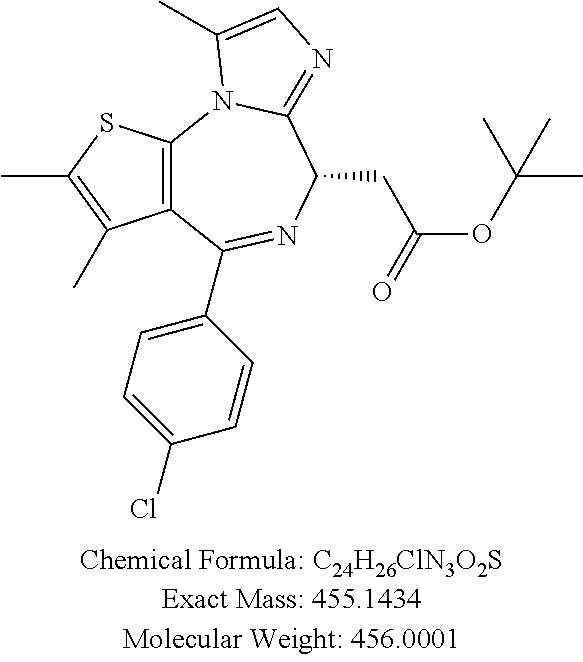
C12=C(SC(C)=C1C)N1C(=NC=C1C)C(CC(OC(C)(C)C)=O)N=C2C1=CC=C(Cl)C=C1
